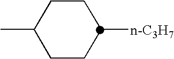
C1CC([n-C3H7])CCC1C
